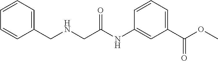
C1=CC=C(CNCC(NC2=CC(C(OC)=O)=CC=C2)=O)C=C1
